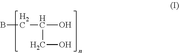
BCC(O)CO
